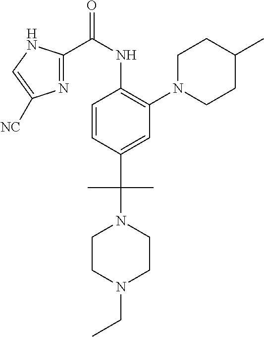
C1=CC(C(N2CCN(CC)CC2)(C)C)=CC(N2CCC(C)CC2)=C1NC(C1=NC([NC])=CN1)=O
